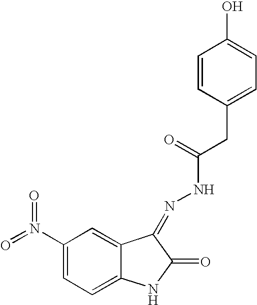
C1(N(=O)=O)=CC=C2C(=C1)C(=NNC(=O)CC1=CC=C(O)C=C1)C(=O)N2
